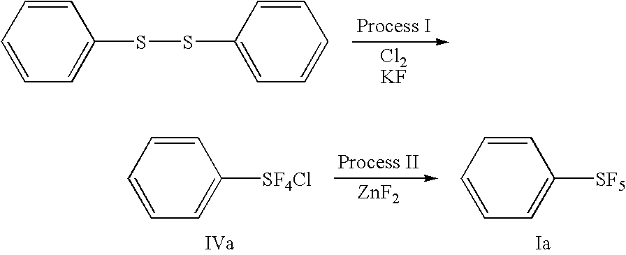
C1=CC=CC=C1SSC1=CC=CC=C1.[ZnF2].C1=CC=C([SF4Cl])C=C1.C1=CC=C([SF5])C=C1
